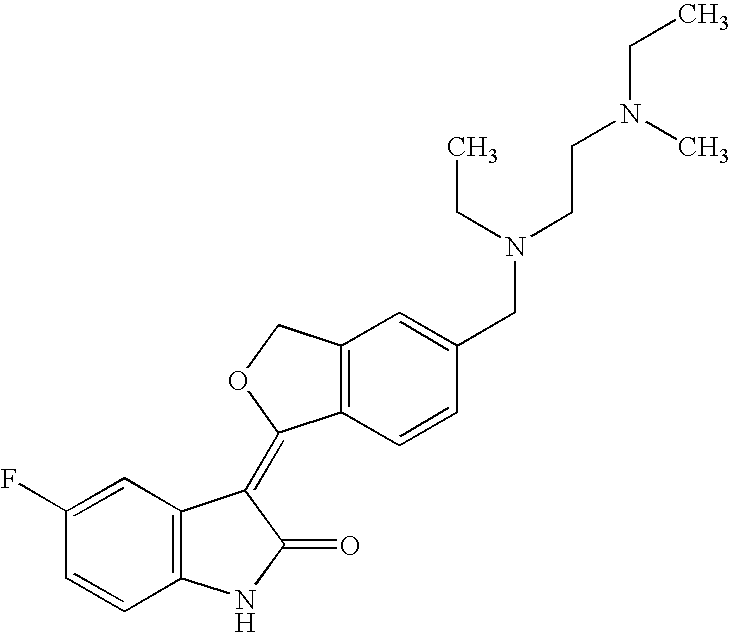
C1=C(F)C=CC2=C1C(=C1C3=C(C=C(CN(CCN(C)CC)CC)C=C3)CO1)C(=O)N2
